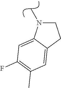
C1CC2=CC(C)=C(F)C=C2N1C
